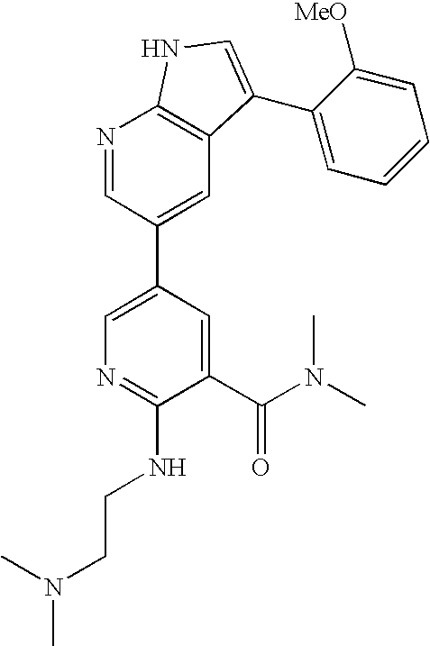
C1(C(N(C)C)=O)=CC(C2=CC3=C(N=C2)NC=C3C2=CC=CC=C2[MeO])=CN=C1NCCN(C)C
